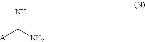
N=C(N)[A]
